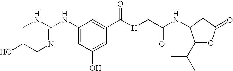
C1(NC2=NCC(O)CN2)=CC(O)=CC(C([H]CC(NC2C(C(C)C)OC(=O)C2)=O)=O)=C1
